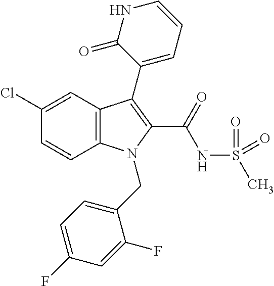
C1(Cl)=CC2=C(C=C1)N(CC1=CC=C(F)C=C1F)C(C(NS(C)(=O)=O)=O)=C2C1=CC=CNC1=O
